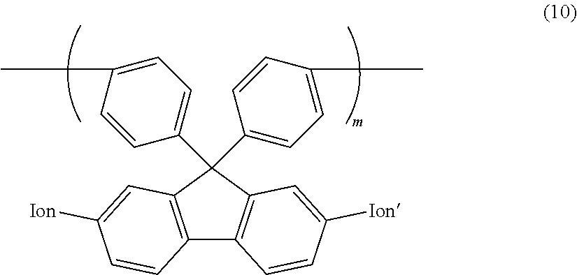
C12=C(C(C3=CC=C(C)C=C3)(C3=CC=C(C)C=C3)C3=C1C=CC([Ion])=C3)C=C([Ion])C=C2
